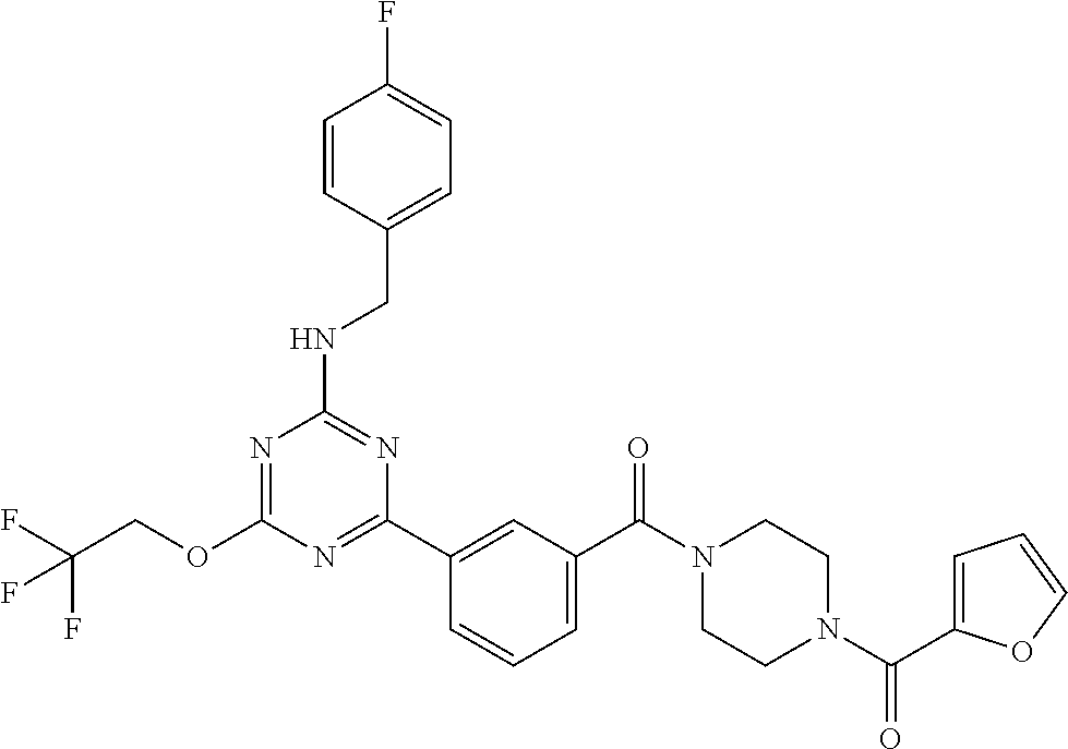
O(C1=NC(NCC2=CC=C(F)C=C2)=NC(C2=CC(C(N3CCN(C(C4=CC=CO4)=O)CC3)=O)=CC=C2)=N1)CC(F)(F)F
